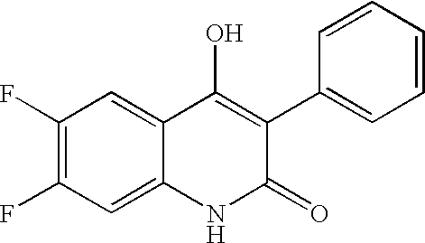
C1(F)=C(F)C=C2C(=C1)C(O)=C(C1=CC=CC=C1)C(=O)N2
